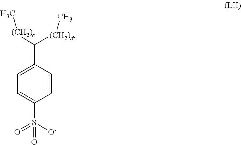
C1=CC(C([(CH2)c]C)[(CH2)d]C)=CC=C1S([O-])(=O)=O
